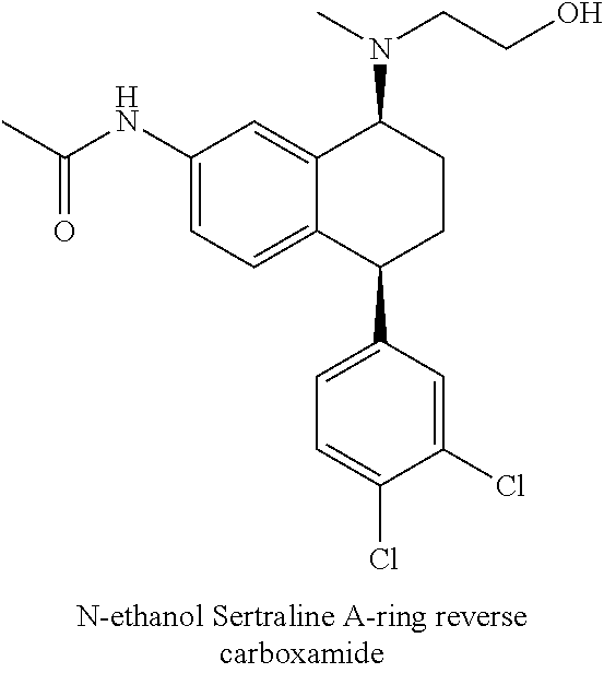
C12=CC(NC(C)=O)=CC=C1C(C1=CC=C(Cl)C(Cl)=C1)CCC2N(C)CCO
